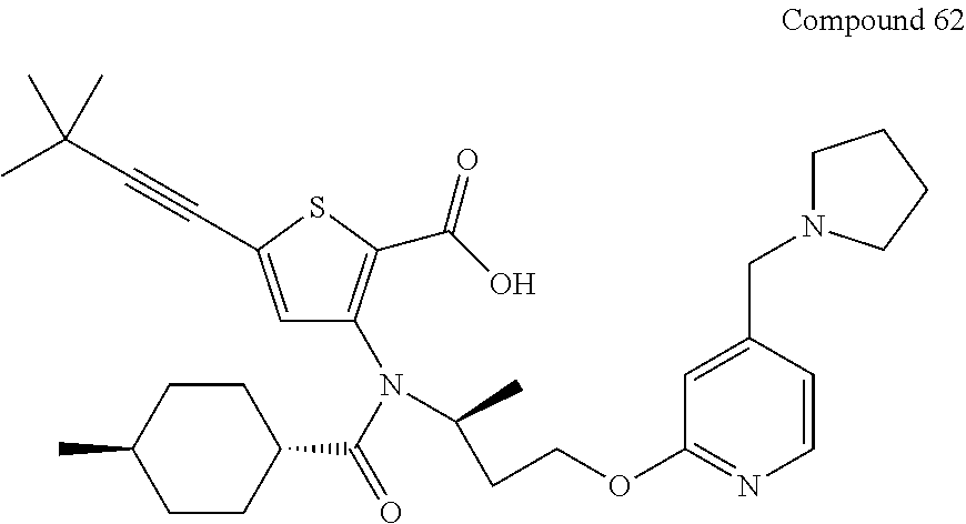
C1=C(C#CC(C)(C)C)SC(C(O)=O)=C1N(C(=O)C1CCC(C)CC1)C(C)CCOC1=NC=CC(CN2CCCC2)=C1
